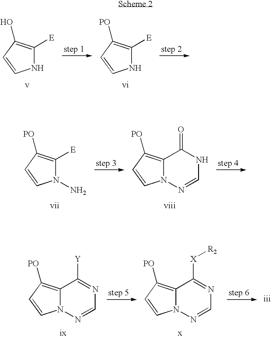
C1([E])=C(O)C=CN1.C1([E])=C([PO])C=CN1.C1([E])=C([PO])C=CN1N.C12=C([PO])C=CN1N=CNC2=O.C12=C([PO])C=CN1N=CN=C2[Y].C12=C([PO])C=CN1N=CN=C2[X][R2]
